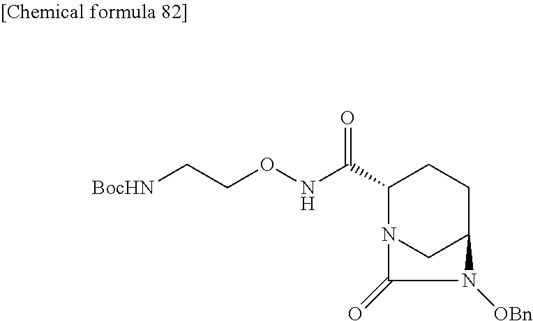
O=C(C1N2CC(CC1)N([OBn])C2=O)NOCC[BocHN]
